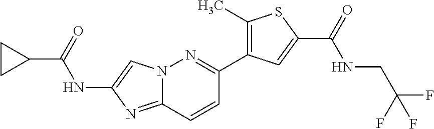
N12C(=NC(NC(C3CC3)=O)=C1)C=CC(C1=C(C)SC(C(=O)NCC(F)(F)F)=C1)=N2
